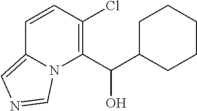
C1=CC(Cl)=C(C(C2CCCCC2)O)N2C1=CN=C2
